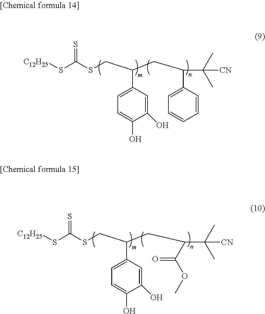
[C12H25]SC(SCC(CC(C(C)(C)[CN])C1=CC=CC=C1)C1=CC=C(O)C(O)=C1)=S.[C12H25]SC(SCC(CC(C(C)(C)[CN])C(OC)=O)C1=CC=C(O)C(O)=C1)=S
